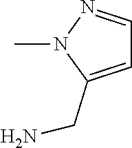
C1(CN)=CC=NN1C
